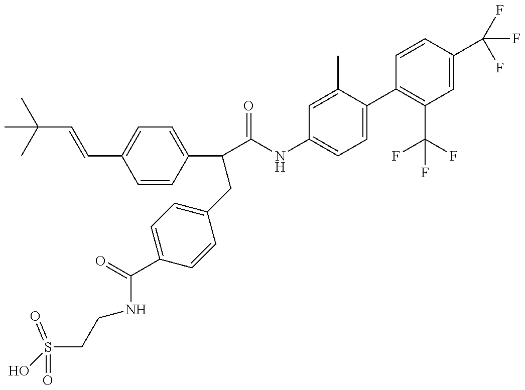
OS(CCNC(C1=CC=C(CC(C2=CC=C(C=CC(C)(C)C)C=C2)C(=O)NC2=CC=C(C3=C(C(F)(F)F)C=C(C(F)(F)F)C=C3)C(C)=C2)C=C1)=O)(=O)=O
